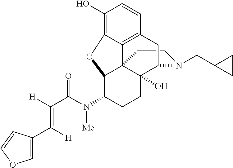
C1CN(CC2CC2)C2C3(O)C14C1=C(C=CC(O)=C1OC4C(N(C(C(=C([H])C1=COC=C1)[H])=O)[Me])CC3)C2
